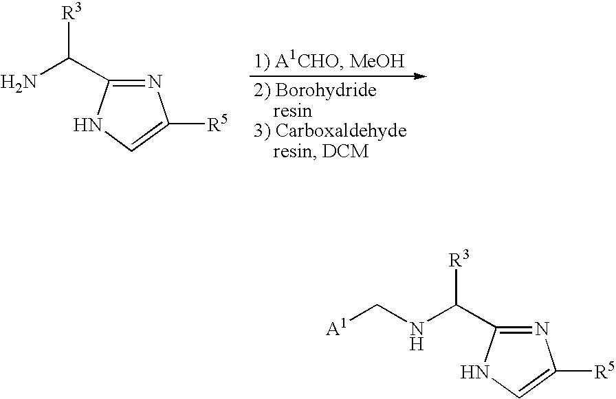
C(N)([R3])C1=NC([R5])=CN1.C(NC[A1])([R3])C1=NC([R5])=CN1
